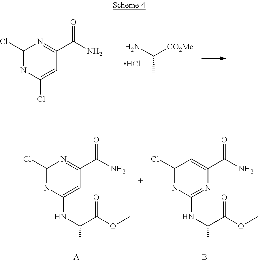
C1(Cl)=NC(Cl)=CC(C(N)=O)=N1.CC(N)[CO2Me].Cl.C1(Cl)=NC(NC(C(=O)OC)C)=NC(C(N)=O)=C1.B.C1(Cl)=NC(NC(C(=O)OC)C)=CC(C(N)=O)=N1.[A]
